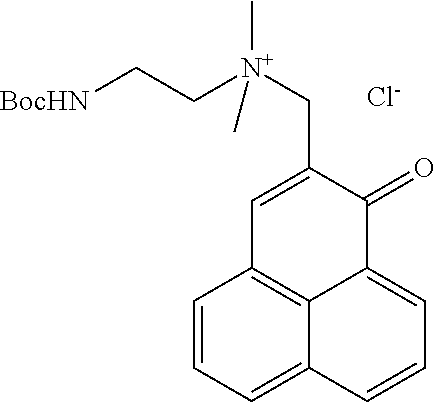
C1=CC=C2C3=C1C=C(C[N+](CC[BocHN])(C)C)C(=O)C3=CC=C2.[Cl-]
